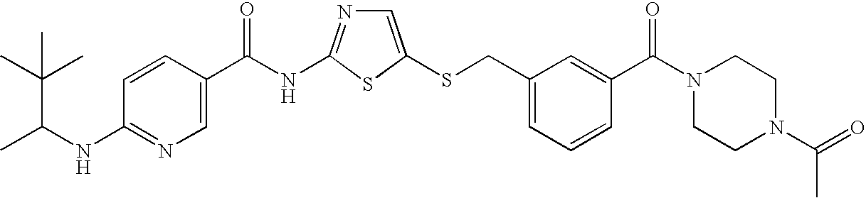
C1=C(SCC2=CC=CC(C(N3CCN(C(=O)C)CC3)=O)=C2)SC(NC(=O)C2=CN=C(NC(C)C(C)(C)C)C=C2)=N1
